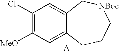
C1(Cl)=C([MeO])C=C2C(=C1)C[NBoc]CCC2
